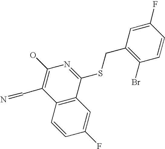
C12=C(C(SCC3=C(Br)C=CC(F)=C3)=NC(O)=C1C=N)C=C(F)C=C2
